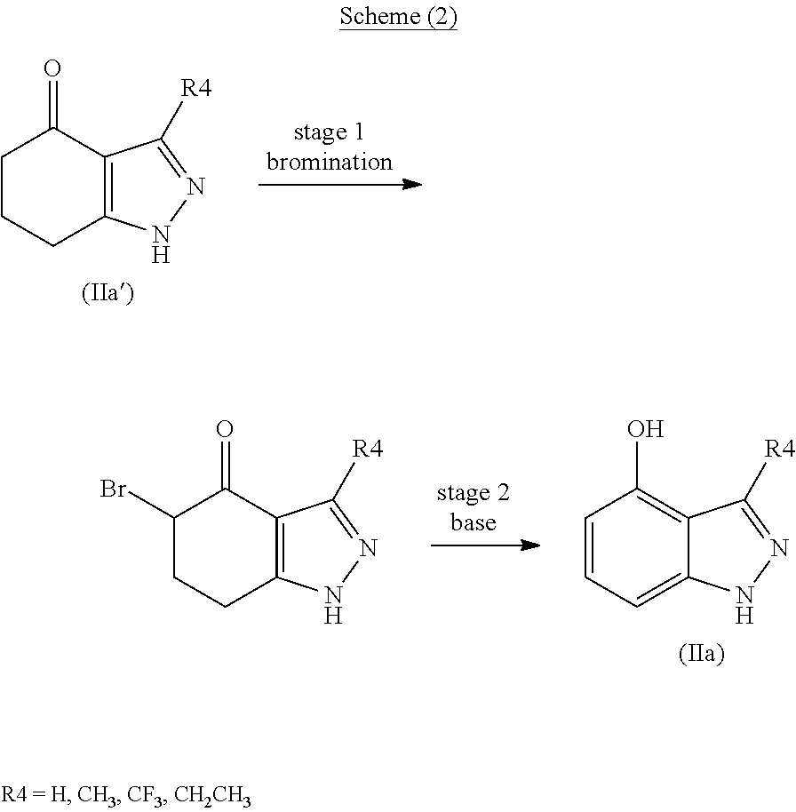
C1CCC2=C(C1=O)C([R4])=NN2.C1(Br)CCC2=C(C1=O)C([R4])=NN2.C1=CC=C2C(=C1O)C([R4])=NN2
